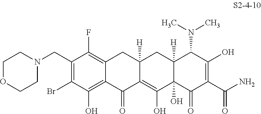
C1(CN2CCOCC2)=C(Br)C(O)=C2C(=C1F)CC1([H])C(=C(O)C3(O)C([H])(C1)C(N(C)C)C(O)=C(C(N)=O)C3=O)C2=O
